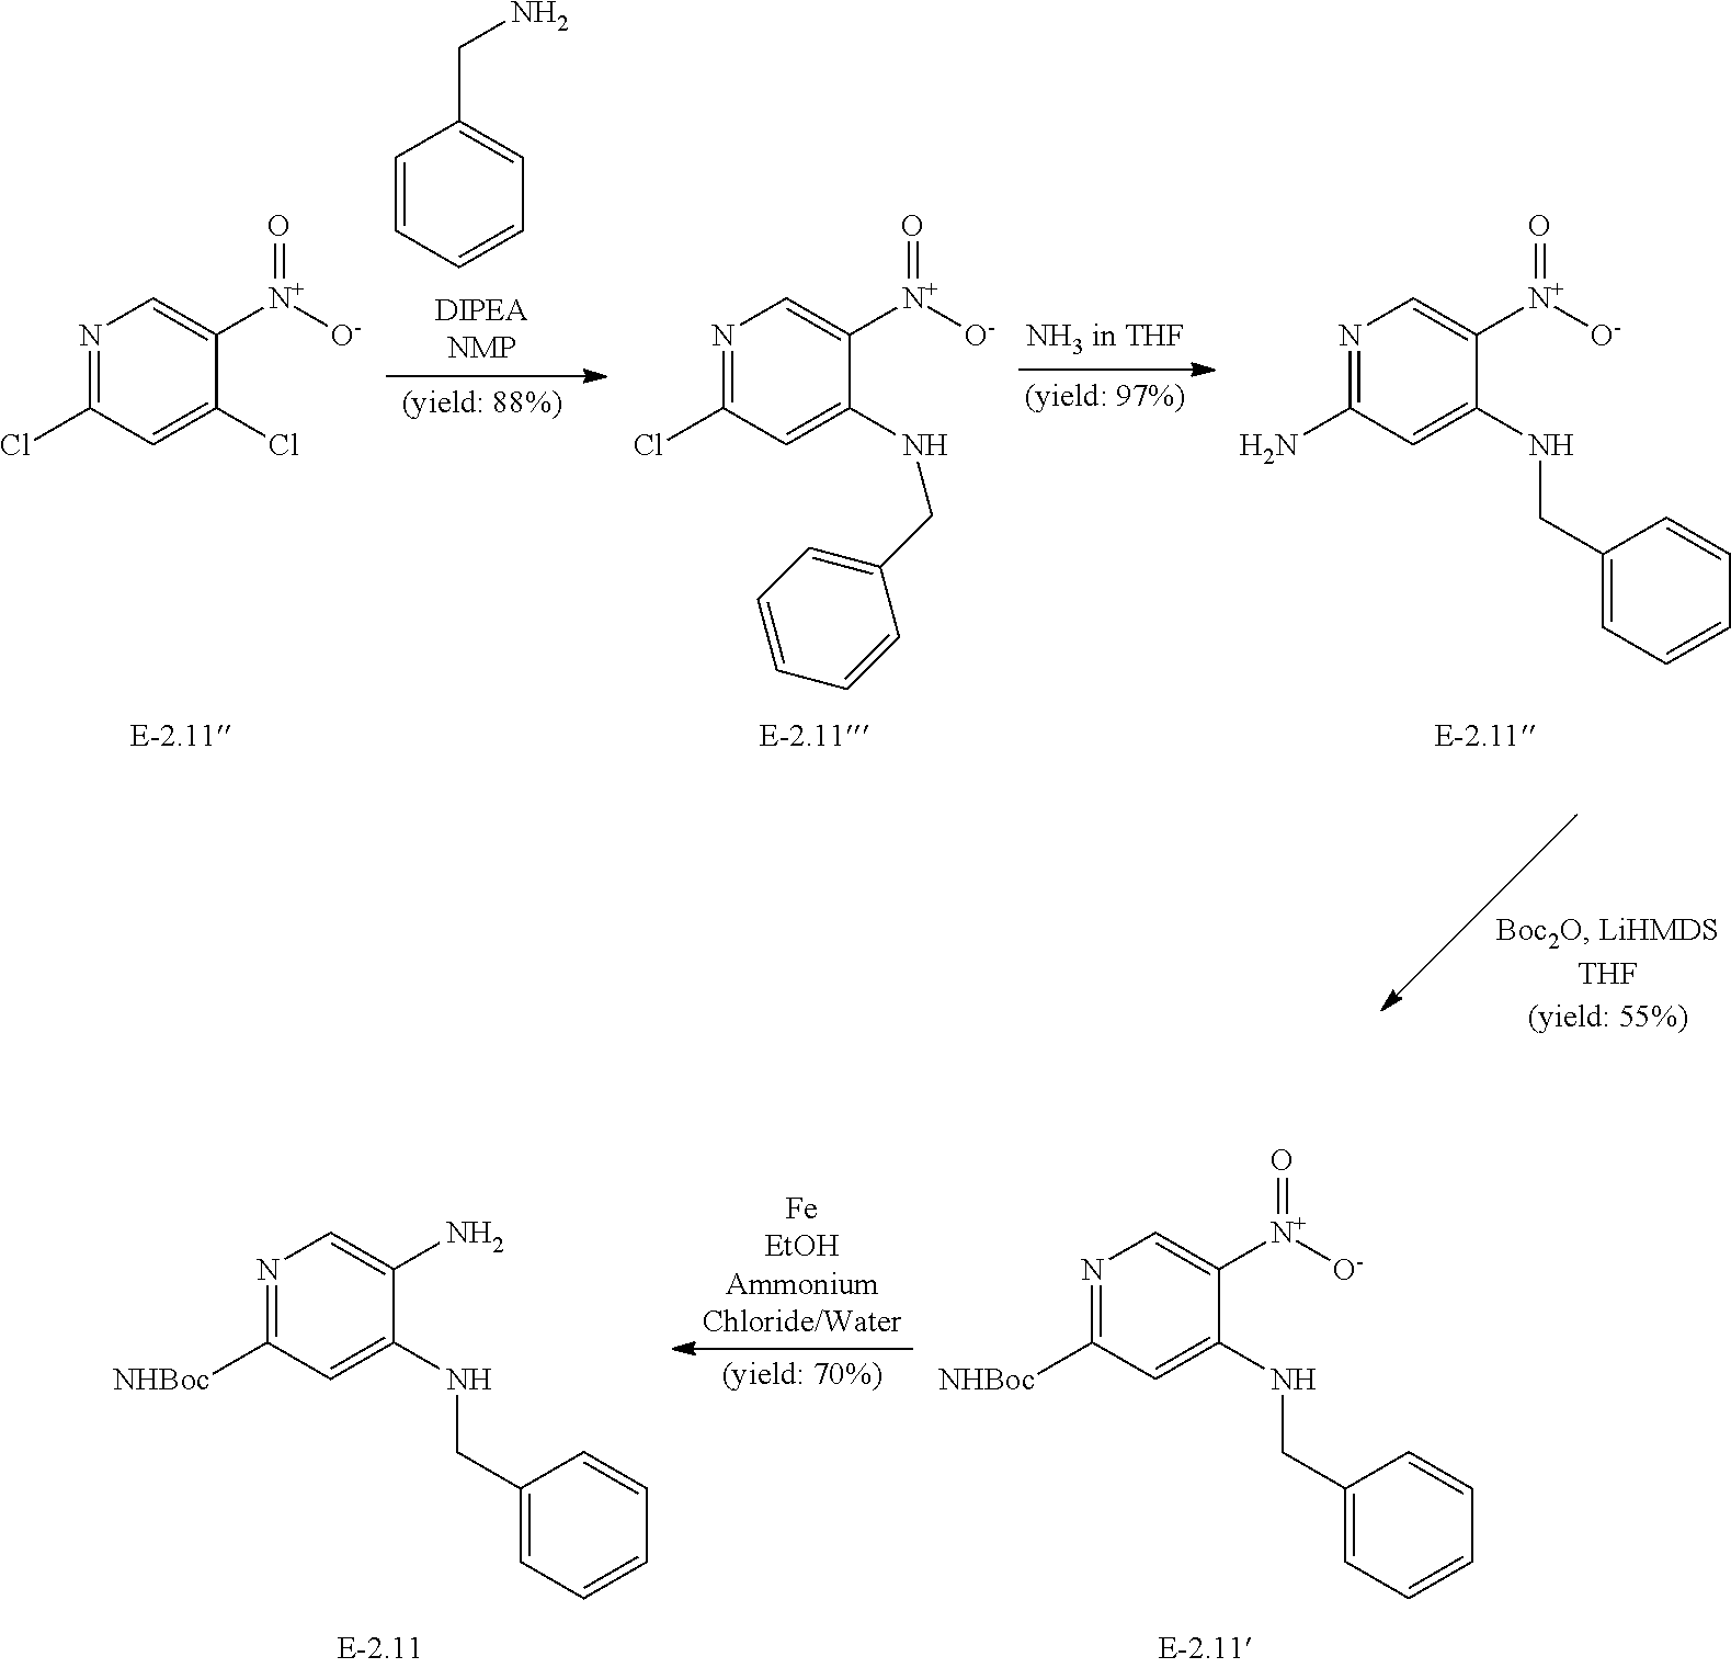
C1=CC=CC=C1CN.N1=C(Cl)C=C(NCC2=CC=CC=C2)C([N+]([O-])=O)=C1.N1=C(Cl)C=C(Cl)C([N+]([O-])=O)=C1.N1=C(N)C=C(NCC2=CC=CC=C2)C([N+]([O-])=O)=C1.N1=C([NHBoc])C=C(NCC2=CC=CC=C2)C([N+]([O-])=O)=C1.N1=C([NHBoc])C=C(NCC2=CC=CC=C2)C(N)=C1
